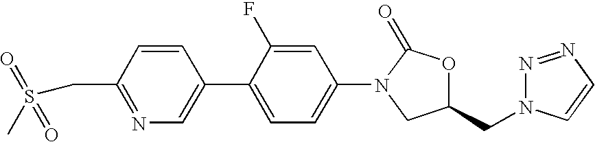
C1=CC(CS(C)(=O)=O)=NC=C1C1=CC=C(N2C(=O)OC(CN3N=NC=C3)C2)C=C1F
